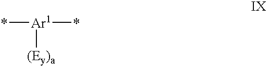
*[Ar1](*)[(Ey)a]
